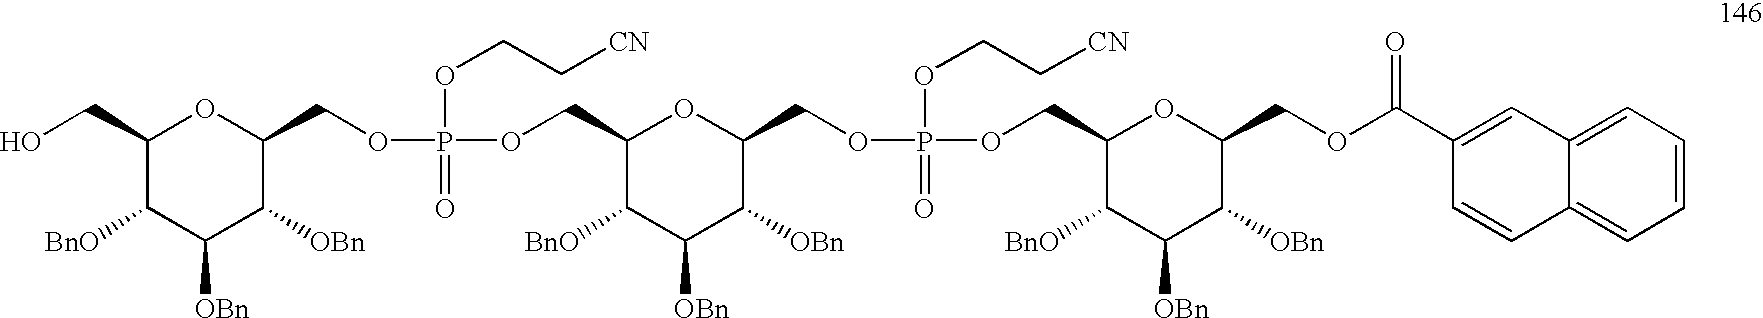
C1(CO)C([BnO])C([OBn])C([OBn])C(COP(OCC[CN])(OCC2C([BnO])C([OBn])C([OBn])C(COP(OCC[CN])(OCC3C([BnO])C([OBn])C([OBn])C(COC(C4=CC5=CC=CC=C5C=C4)=O)O3)=O)O2)=O)O1
